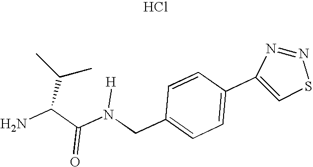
C1=CC(C2=CSN=N2)=CC=C1CN(C(C(N)C(C)C)=O)[H].Cl
